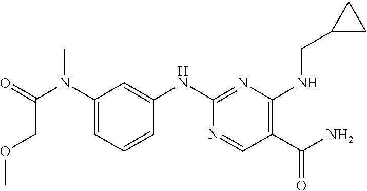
C(C(=O)N(C1=CC=CC(NC2=NC(NCC3CC3)=C(C(N)=O)C=N2)=C1)C)OC
